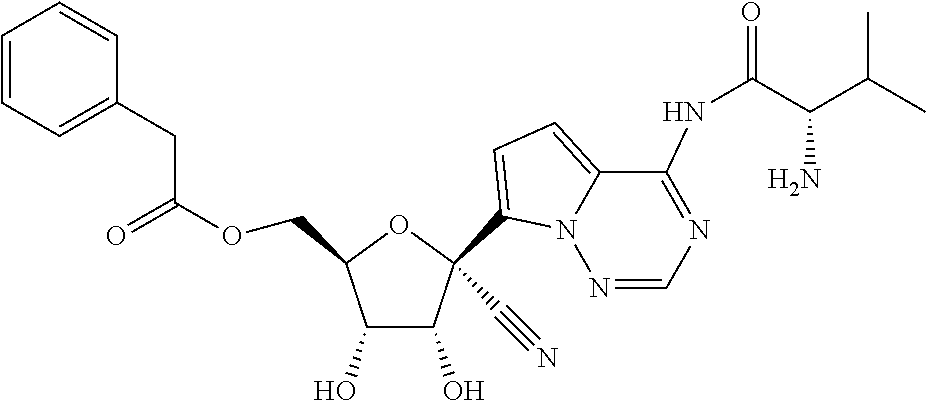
O=C(CC1=CC=CC=C1)OCC1OC(C#N)(C2=CC=C3C(NC(C(C(C)C)N)=O)=NC=NN32)C(O)C1O
